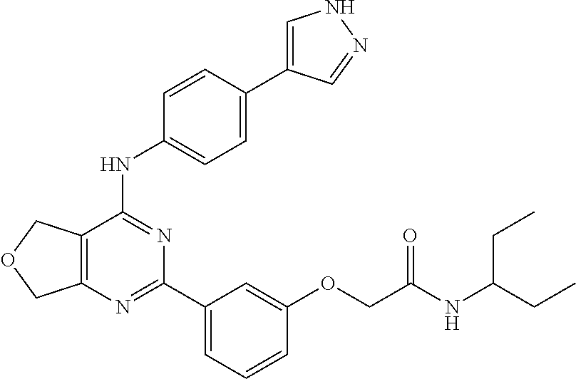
C12=C(COC1)C(NC1=CC=C(C3=CNN=C3)C=C1)=NC(C1=CC=CC(OCC(NC(CC)CC)=O)=C1)=N2
